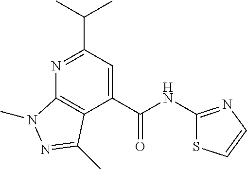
N1=C(C(C)C)C=C(C(NC2=NC=CS2)=O)C2=C1N(C)N=C2C
